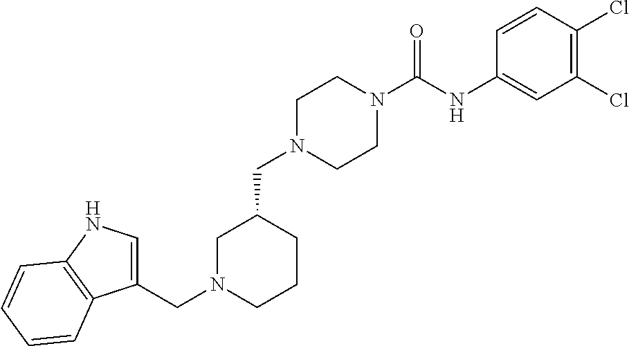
C(N1CCN(C(NC2=CC(Cl)=C(Cl)C=C2)=O)CC1)C1CN(CC2=CNC3=C2C=CC=C3)CCC1
